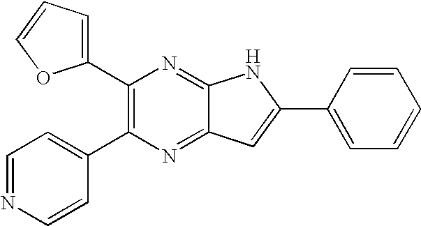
C1(C2=C(C3=CC=NC=C3)N=C3C(=N2)NC(C2=CC=CC=C2)=C3)=CC=CO1
